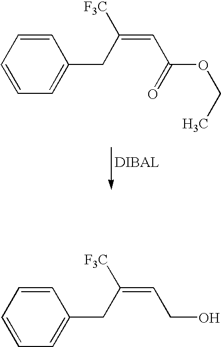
C1=CC=CC=C1CC(=CC(OCC)=O)[F3C].C1=CC=CC=C1CC(=CCO)[F3C]
